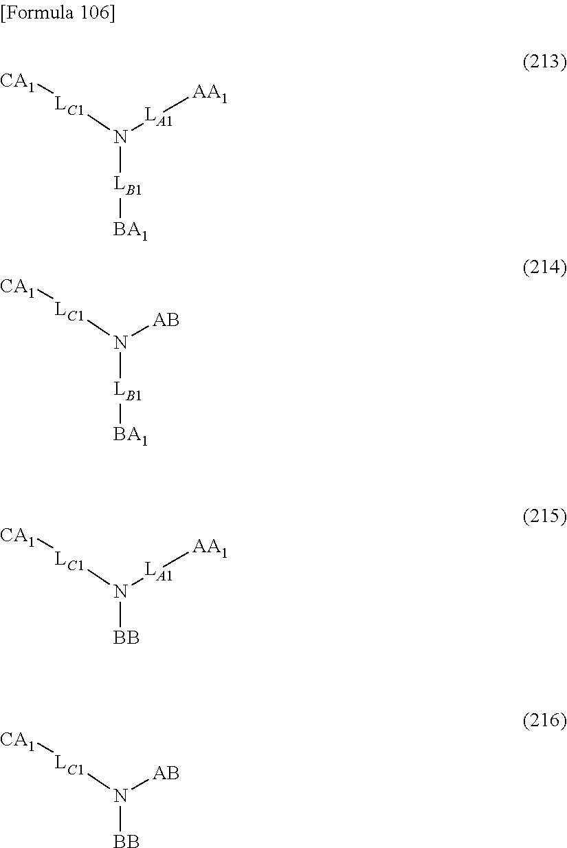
N([LB1][BA1])([LC1][CA1])[LA1][AA1].N([LB1][BA1])([LC1][CA1])[AB].N([BB])([LC1][CA1])[LA1][AA1].N([BB])([LC1][CA1])[AB]
